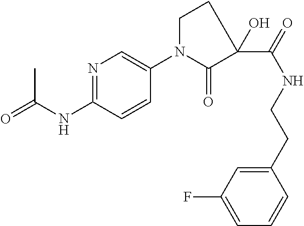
C1(N2CCC(C(NCCC3=CC(F)=CC=C3)=O)(O)C2=O)=CN=C(NC(C)=O)C=C1
